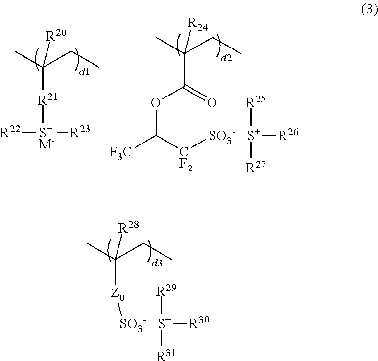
CC(CC)([R21][S+M-]([R22])[R23])[R20].CC(CC)(C(=O)OC([F3C])[CF2][SO3-])[R24].[S+]([R25])([R27])[R26].CC(CC)([Z0][SO3-])[R28].[S+]([R29])([R30])[R31]
